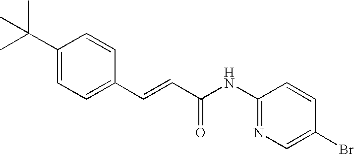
C(=CC(=O)NC1=NC=C(Br)C=C1)C1=CC=C(C(C)(C)C)C=C1
